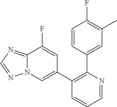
C1=CC(C2=C(C3=CN4C(=NC=N4)C(F)=C3)C=CC=N2)=CC(C)=C1F
